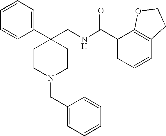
C1CC(C2=CC=CC=C2)(CNC(C2=CC=CC3=C2OCC3)=O)CCN1CC1=CC=CC=C1
